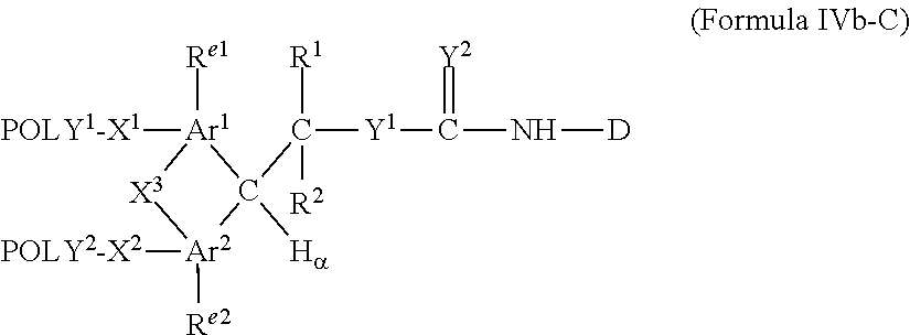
C1([Ha])(C([Y1]C(N[D])=[Y2])([R1])[R2])[Ar2]([POLY2-X2])([Re2])[X3][Ar1]1([POLY1-X1])[Re1]
